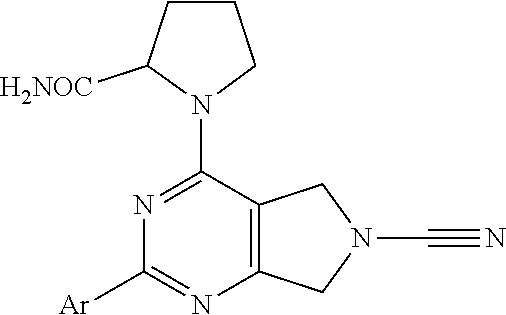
N1(C2=NC([Ar])=NC3=C2CN(C#N)C3)CCCC1[H2NOC]
